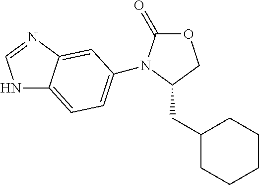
O1C(=O)N(C2=CC=C3NC=NC3=C2)C(CC2CCCCC2)C1
